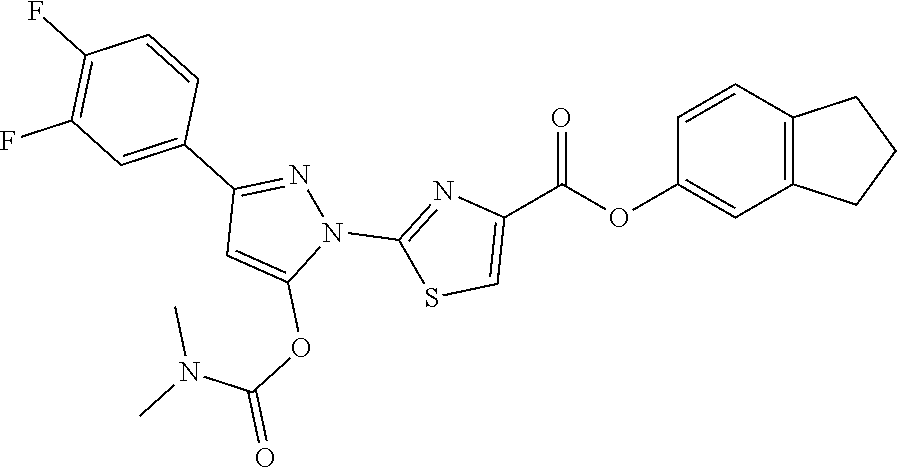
C1=C(OC(=O)N(C)C)N(C2=NC(C(OC3=CC4=C(C=C3)CCC4)=O)=CS2)N=C1C1=CC(F)=C(F)C=C1
